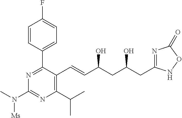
C1=CC(C2=NC(N(C)[Ms])=NC(C(C)C)=C2C=CC(CC(O)CC2=NC(=O)ON2)O)=CC=C1F
